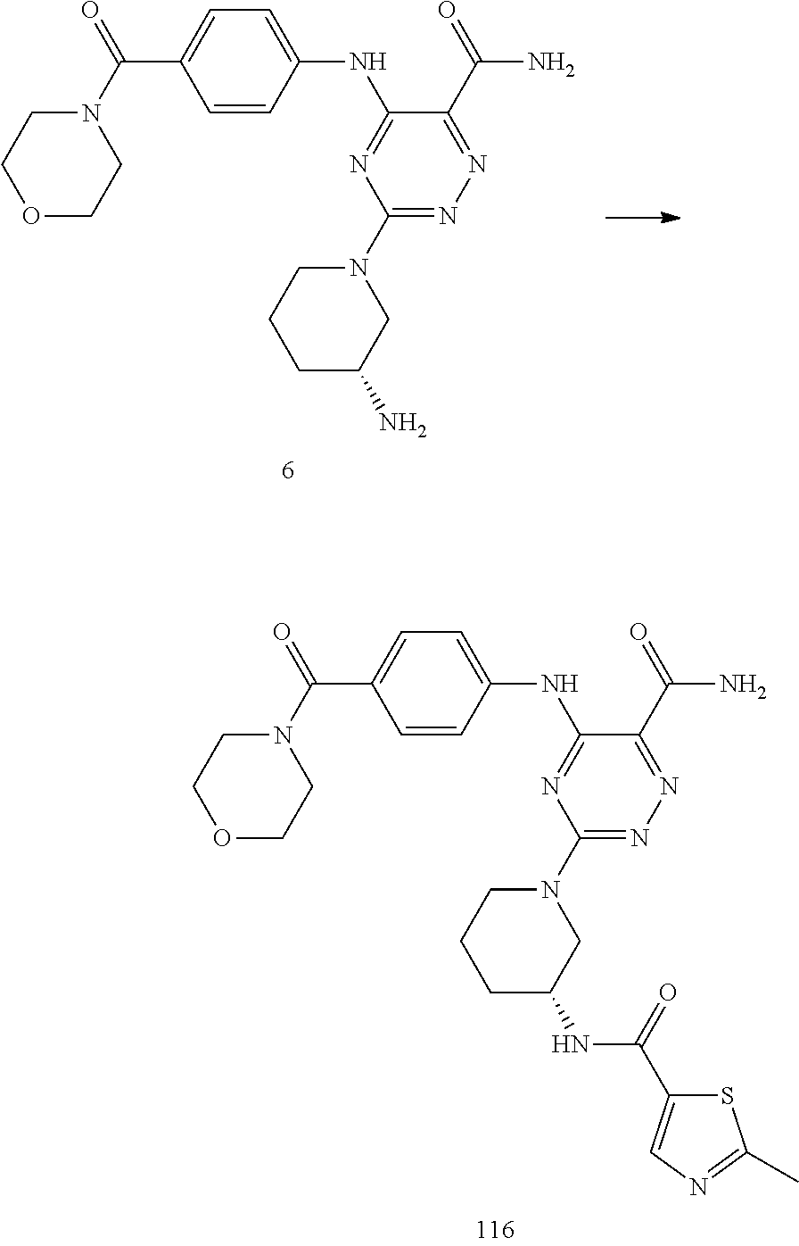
N(C1=NC(N2CCCC(N)C2)=NN=C1C(=O)N)C1=CC=C(C(N2CCOCC2)=O)C=C1.N(C1=NC(N2CCCC(NC(C3=CN=C(C)S3)=O)C2)=NN=C1C(=O)N)C1=CC=C(C(N2CCOCC2)=O)C=C1
